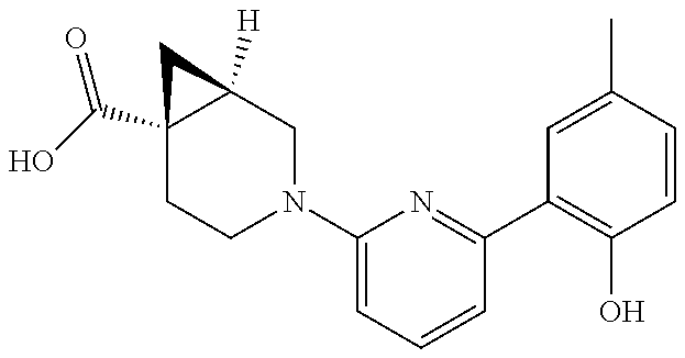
C12(C(O)=O)CCN(C3=CC=CC(C4=C(O)C=CC(C)=C4)=N3)CC1([H])C2
